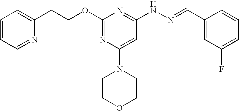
C(OC1=NC(N2CCOCC2)=CC(NN=CC2=CC(F)=CC=C2)=N1)CC1=CC=CC=N1
